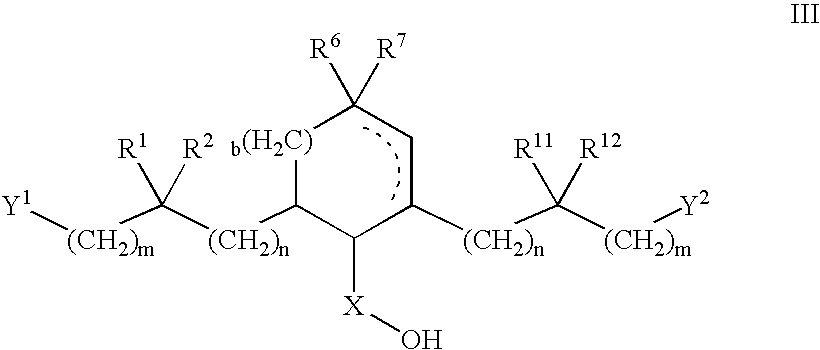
[Y1][(CH2)m]C([(CH2)n]C1[b(H2C)]C([R6])([R7])CC([(CH2)n]C([(CH2)m][Y2])([R12])[R11])C1[X]O)([R2])[R1]
